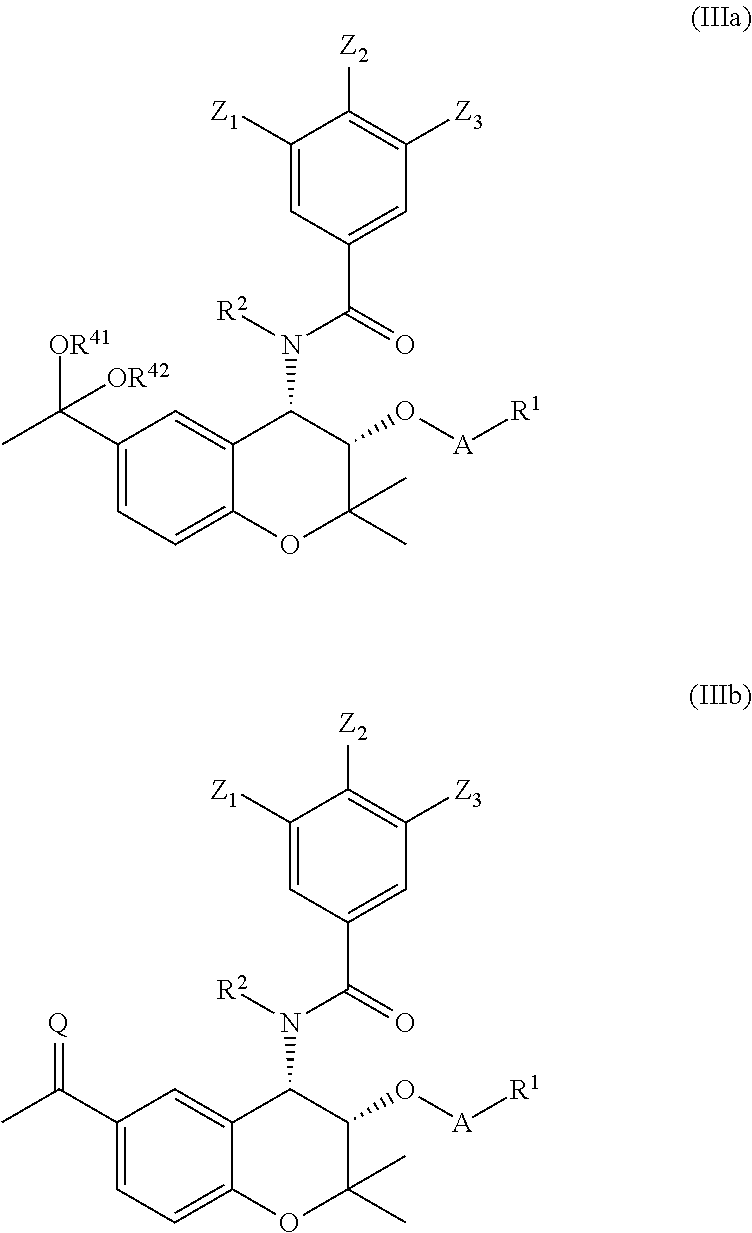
C1(C(C)([OR41])[OR42])=CC=C2C(=C1)C(N([R2])C(C1=CC([Z3])=C([Z2])C([Z1])=C1)=O)C(O[A][R1])C(C)(C)O2.C1(C(C)=[Q])=CC=C2C(=C1)C(N([R2])C(C1=CC([Z3])=C([Z2])C([Z1])=C1)=O)C(O[A][R1])C(C)(C)O2
